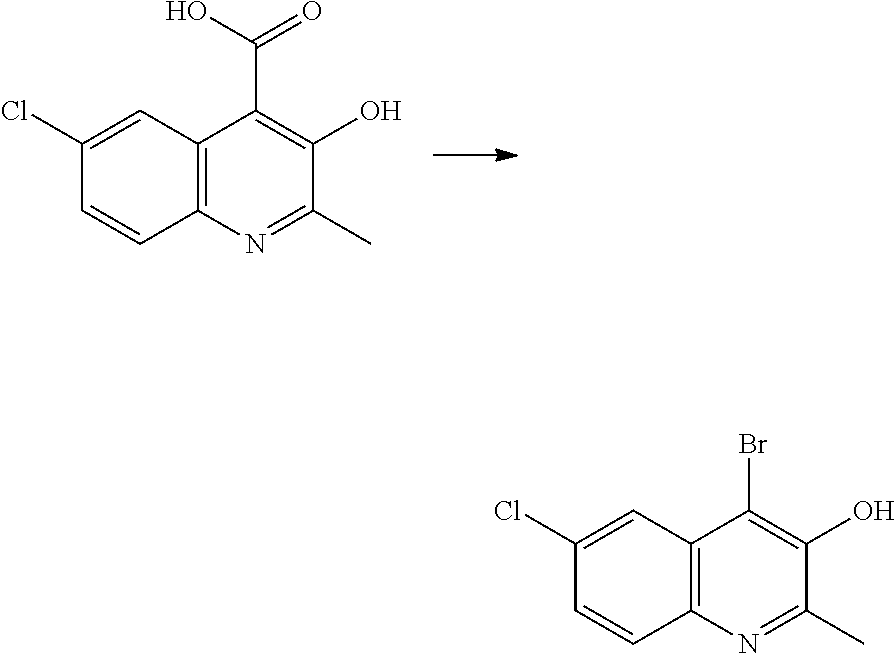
C12=C(C=C(Cl)C=C1)C(C(=O)O)=C(O)C(C)=N2.C12=C(C=C(Cl)C=C1)C(Br)=C(O)C(C)=N2
